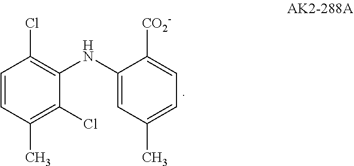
C1=CC(C)=C(Cl)C(NC2=CC(C)=CC=C2[CO2-])=C1Cl
